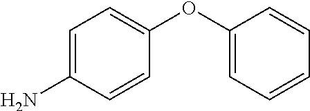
C1=C(N)C=CC(OC2=CC=CC=C2)=C1
